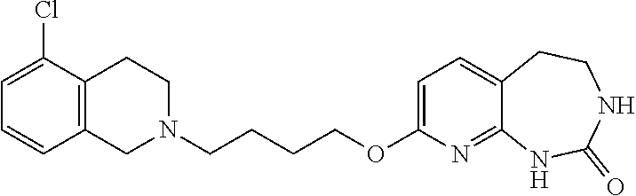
C1N(CCCCOC2=CC=C3C(=N2)NC(=O)NCC3)CCC2=C1C=CC=C2Cl
